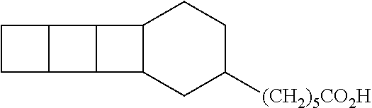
C1C2C(C1)C1C2C2C1CCC([(CH2)5CO2H])C2
